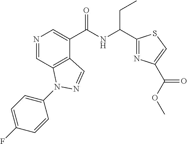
N1=CC2=C(C(C(NC(CC)C3=NC(C(OC)=O)=CS3)=O)=C1)C=NN2C1=CC=C(F)C=C1
